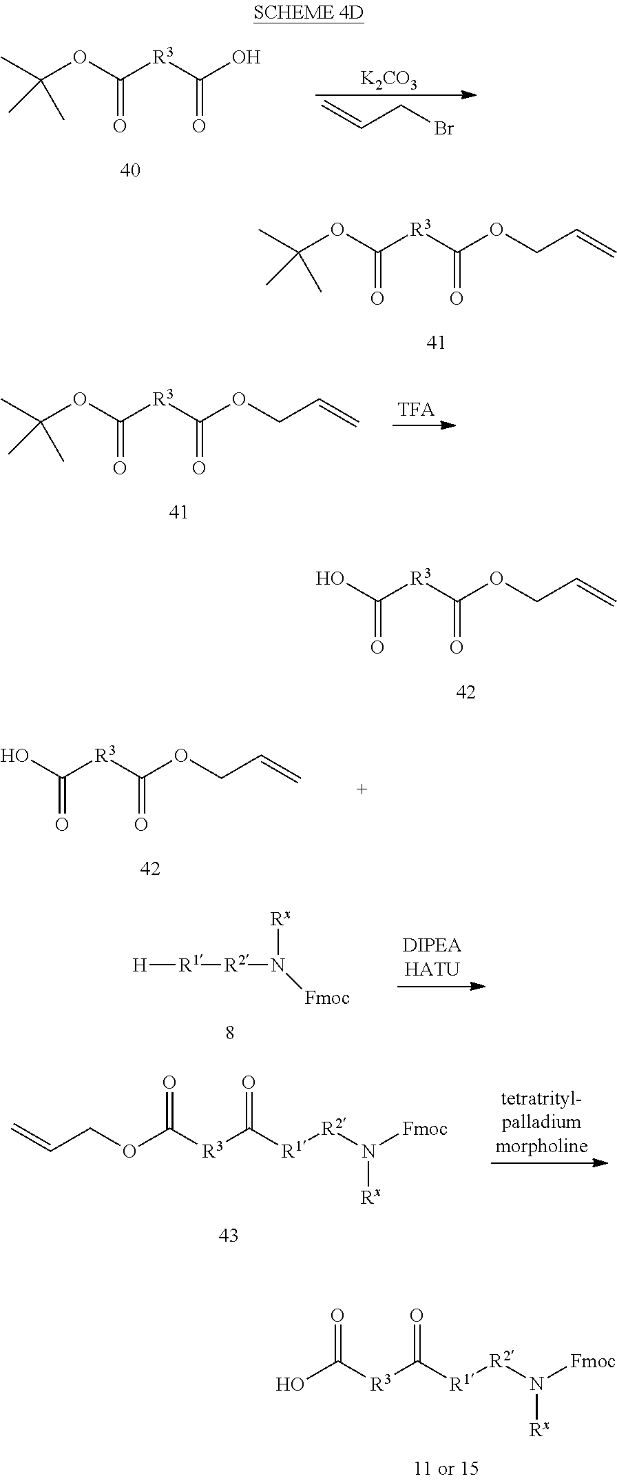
CC(OC([R3]C(OCC=C)=O)=O)(C)C.OC([R3]C(OCC=C)=O)=O.[H][R1][R2]N([Rx])[Fmoc].OC([R3]C([R1][R2]N([Fmoc])[Rx])=O)=O.CC(OC([R3]C(O)=O)=O)(C)C.[K2CO3].C=CCBr.CC(OC([R3]C(OCC=C)=O)=O)(C)C.OC([R3]C(OCC=C)=O)=O.O(C([R3]C([R1][R2]N([Fmoc])[Rx])=O)=O)CC=C
